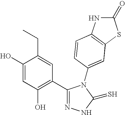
C1(C2=C(O)C=C(O)C(CC)=C2)=NNC(=S)N1C1=CC2=C(NC(=O)S2)C=C1
